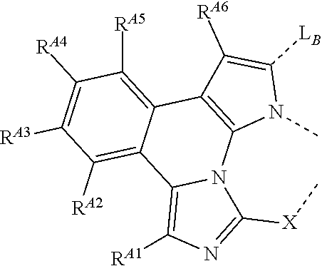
C1([RA4])=C([RA3])C([RA2])=C2C(=C1[RA5])C1=C(N3C2=C([RA1])N=C3[X]C)N(C)C([LB])=C1[RA6]
